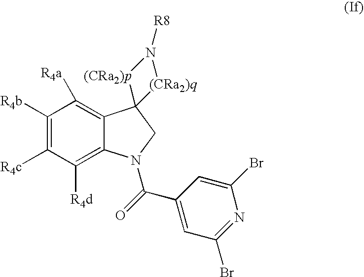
C1([R4b])=C([R4c])C([R4d])=C2C(=C1[R4a])C1(CN2C(=O)C2=CC(Br)=NC(Br)=C2)[(CRa2)p]N([R8])[(CRa2)q]1
